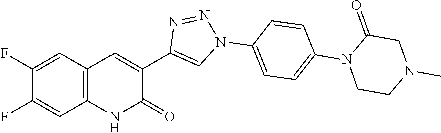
C12=C(C=C(F)C(F)=C1)C=C(C1=CN(C3=CC=C(N4CCN(C)CC4=O)C=C3)N=N1)C(=O)N2
